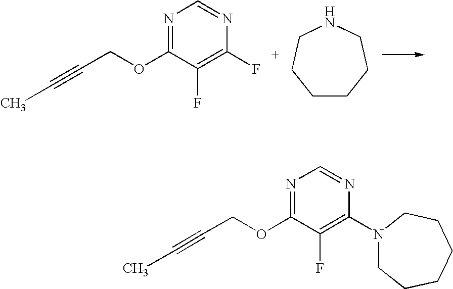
N1=C(OCC#CC)C(F)=C(F)N=C1.C1CCCNCC1.N1=C(OCC#CC)C(F)=C(N2CCCCCC2)N=C1
